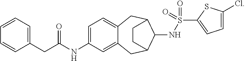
C1(NC(CC2=CC=CC=C2)=O)=CC=C2C(=C1)CC1C(NS(=O)(=O)C3=CC=C(Cl)S3)C(C2)CC1
